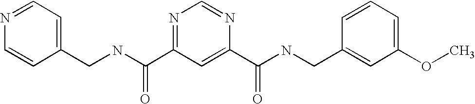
C(NC(=O)C1=NC=NC(C(=O)NCC2=CC(OC)=CC=C2)=C1)C1=CC=NC=C1
